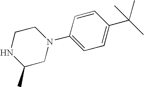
N1C(C)CN(C2=CC=C(C(C)(C)C)C=C2)CC1
